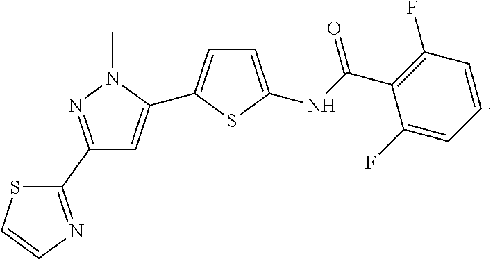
CN1N=C(C2=NC=CS2)C=C1C1=CC=C(NC(C2=C(F)C=CC=C2F)=O)S1
